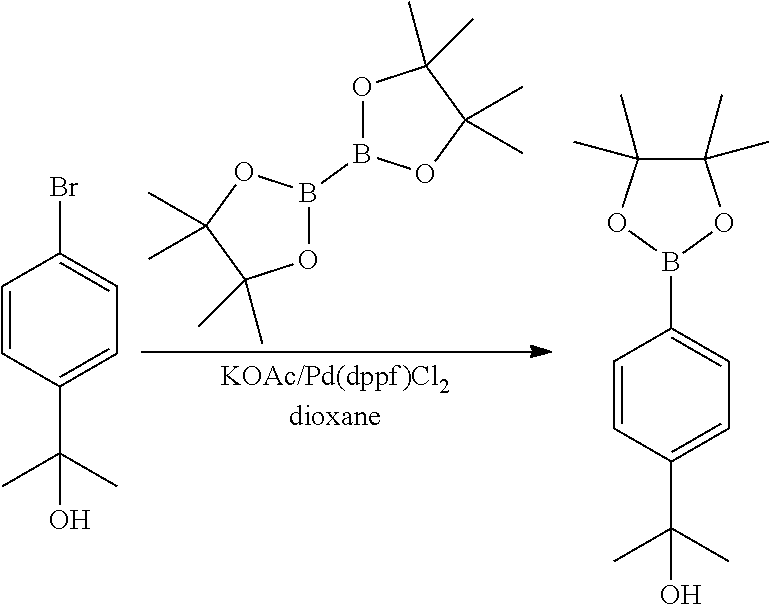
O1B(B2OC(C)(C)C(C)(C)O2)OC(C)(C)C1(C)C.C1=CC(C(C)(C)O)=CC=C1Br.C1=CC(C(C)(C)O)=CC=C1B1OC(C)(C)C(C)(C)O1
